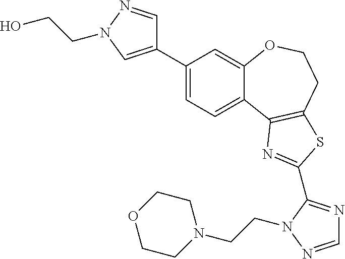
C1=C(C2=CN(CCO)N=C2)C=C2C(=C1)C1=C(CCO2)SC(C2=NC=NN2CCN2CCOCC2)=N1
